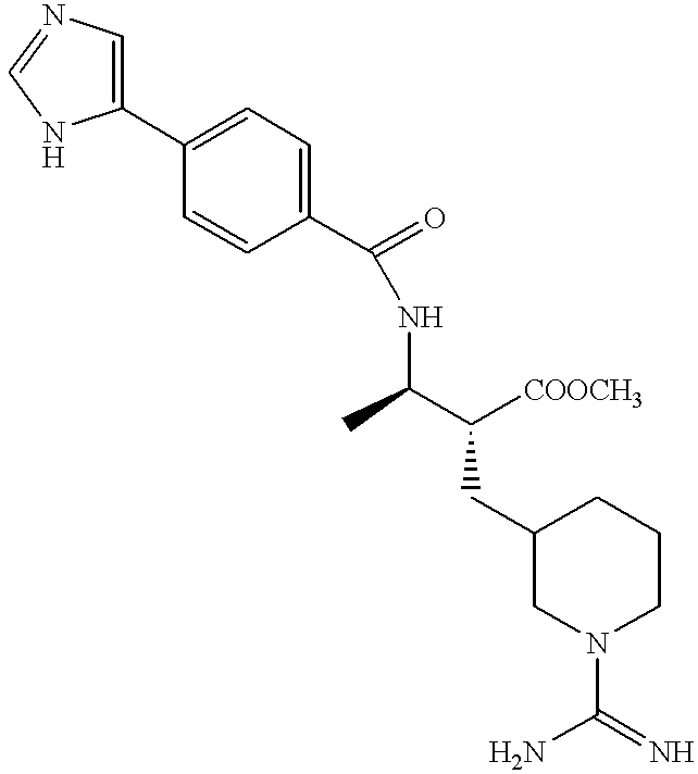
C1(C2=CC=C(C(NC(C([COOCH3])CC3CN(C(=N)N)CCC3)C)=O)C=C2)=CN=CN1
